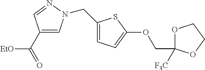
C1(C([EtO])=O)=CN(CC2=CC=C(OCC3([F3C])OCCO3)S2)N=C1
